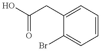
OC(CC1=CC=CC=C1Br)=O
